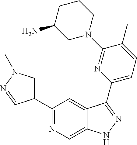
C1(C2=CN(C)N=C2)=NC=C2C(=C1)C(C1=CC=C(C)C(N3CCCC(N)C3)=N1)=NN2
